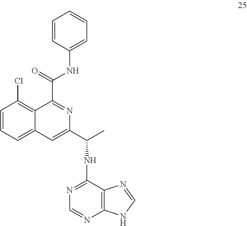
C1=CC=C2C(=C1Cl)C(C(=O)NC1=CC=CC=C1)=NC(C(C)NC1=NC=NC3=C1N=CN3)=C2
